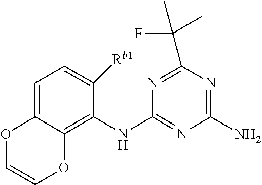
C1=C2C(=C(NC3=NC(N)=NC(C(C)(F)C)=N3)C([Rb1])=C1)OC=CO2
